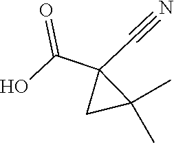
C1(C(O)=O)(C#N)CC1(C)C
